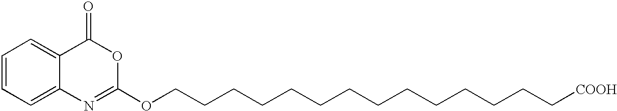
C1=CC=C2C(=C1)C(=O)OC(OCCCCCCCCCCCCCC[COOH])=N2
